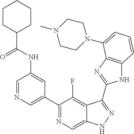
C1=NC=C(C2=NC=C3C(=C2F)C(C2=NC4=C(N2)C=CC=C4N2CCN(C)CC2)=NN3)C=C1NC(C1CCCCC1)=O
